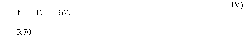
CN([D][R60])[R70]
